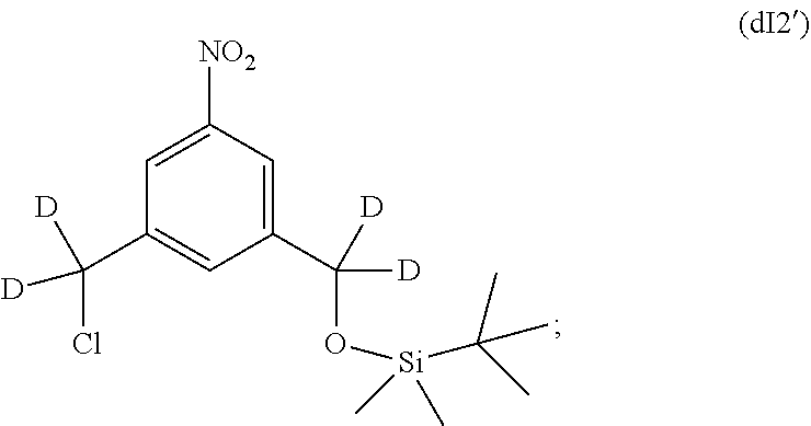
C1(C([D])(O[Si](C(C)(C)C)(C)C)[D])=CC([NO2])=CC(C([D])([D])Cl)=C1
